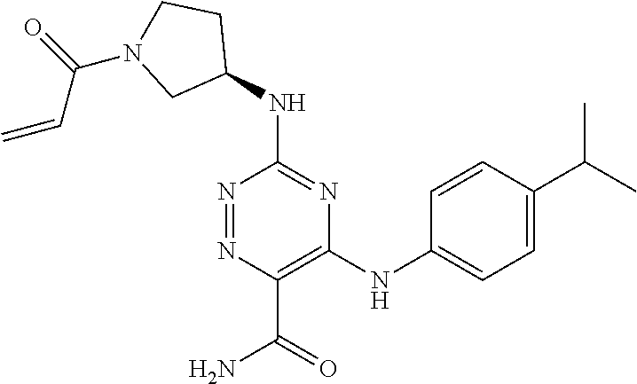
C1(NC2=NC(NC3=CC=C(C(C)C)C=C3)=C(C(=O)N)N=N2)CCN(C(=O)C=C)C1
